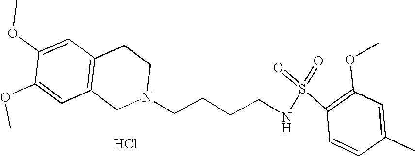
C1=C(OC)C(OC)=CC2=C1CCN(CCCCNS(=O)(=O)C1=C(OC)C=C(C)C=C1)C2.Cl
